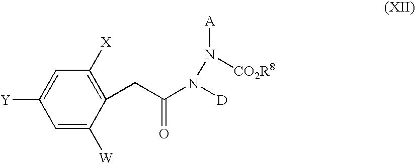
C1([Y])=CC([X])=C(CC(N([D])N([A])[CO2R8])=O)C([W])=C1
